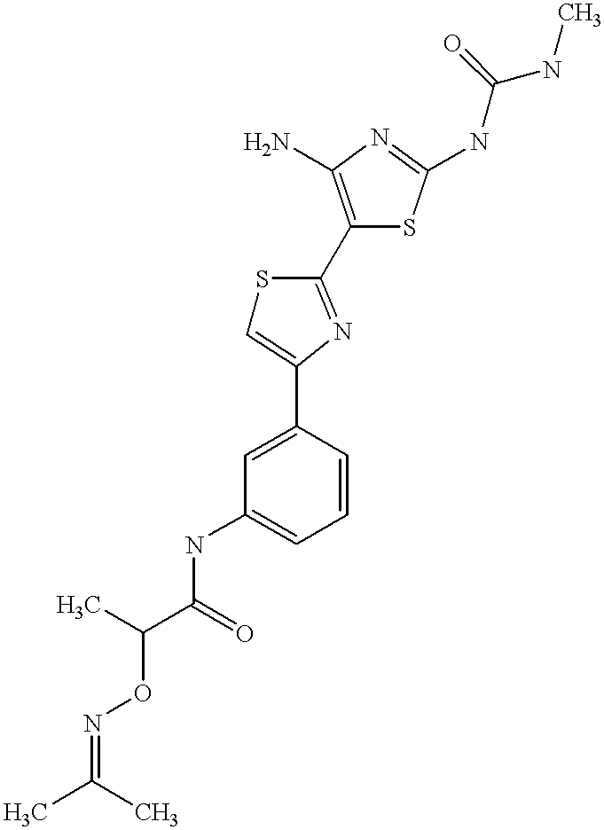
C(C(=O)NC1=CC=CC(C2=CSC(C3=C(N)N=C(NC(NC)=O)S3)=N2)=C1)(C)ON=C(C)C
